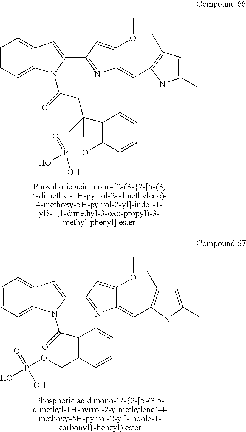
C1=CC=C2C(=C1)C=C(C1=NC(=CC3=C(C)C=C(C)N3)C(OC)=C1)N2C(CC(C)(C1=C(OP(=O)(O)O)C=CC=C1C)C)=O.C1=CC=C2C(=C1)C=C(C1=NC(=CC3=C(C)C=C(C)N3)C(OC)=C1)N2C(=O)C1=C(COP(O)(=O)O)C=CC=C1
